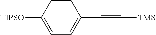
C1=CC([TIPSO])=CC=C1C#C[TMS]
